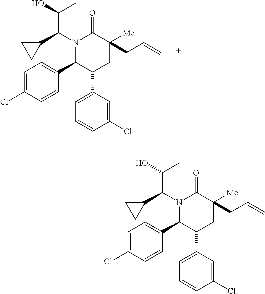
N1(C(C2CC2)C(O)C)C(C2=CC=C(Cl)C=C2)C(C2=CC=CC(Cl)=C2)CC(CC=C)([Me])C1=O.N1(C(C2CC2)C(O)C)C(C2=CC=C(Cl)C=C2)C(C2=CC=CC(Cl)=C2)CC(CC=C)([Me])C1=O
